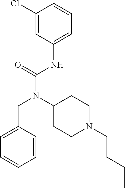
C1=C(CN(C(NC2=CC=CC(Cl)=C2)=O)C2CCN(CCCC)CC2)C=CC=C1
